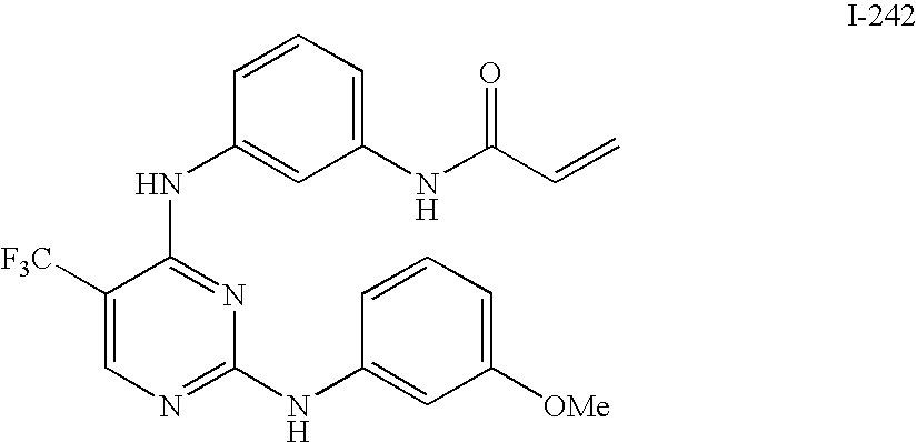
N(C1=NC(NC2=CC([OMe])=CC=C2)=NC=C1[F3C])C1=CC(NC(C=C)=O)=CC=C1
